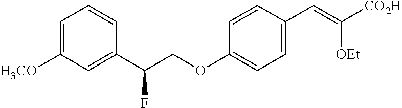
C1=C([H3CO])C=C(C(COC2=CC=C(C=C([CO2H])[OEt])C=C2)F)C=C1
